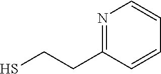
SCCC1=NC=CC=C1
